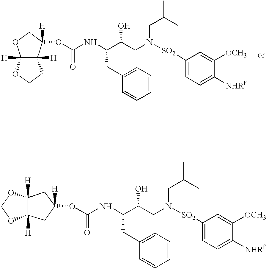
C12([H])C([H])(C(OC(NC(C(CN([SO2]C3=CC=C([NHRf])C([OCH3])=C3)CC(C)C)O)CC3=CC=CC=C3)=O)([H])CO1)CCO2.C12([H])CC(OC(NC(C(CN([SO2]C3=CC=C([NHRf])C([OCH3])=C3)CC(C)C)O)CC3=CC=CC=C3)=O)([H])CC1([H])OCO2
